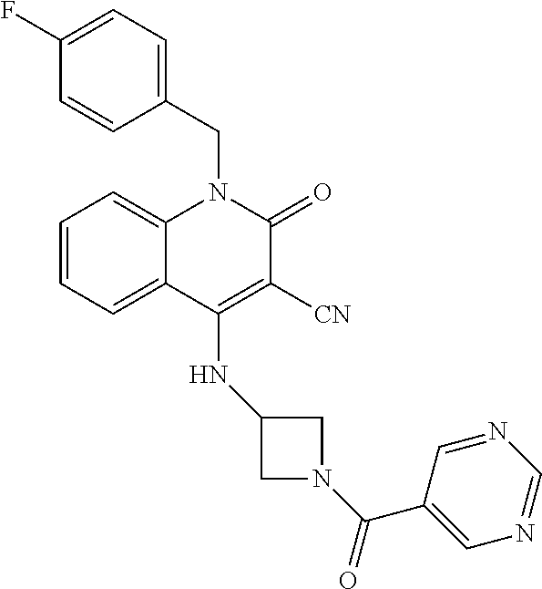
C1=CC=C2C(=C1)N(CC1=CC=C(F)C=C1)C(=O)C([CN])=C2NC1CN(C(=O)C2=CN=CN=C2)C1
